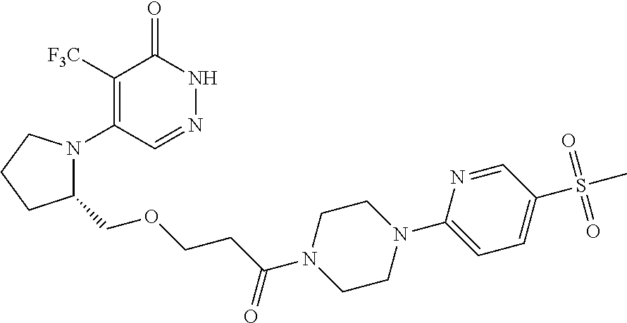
C1([F3C])=C(N2C(COCCC(=O)N3CCN(C4=CC=C(S(C)(=O)=O)C=N4)CC3)CCC2)C=NNC1=O
